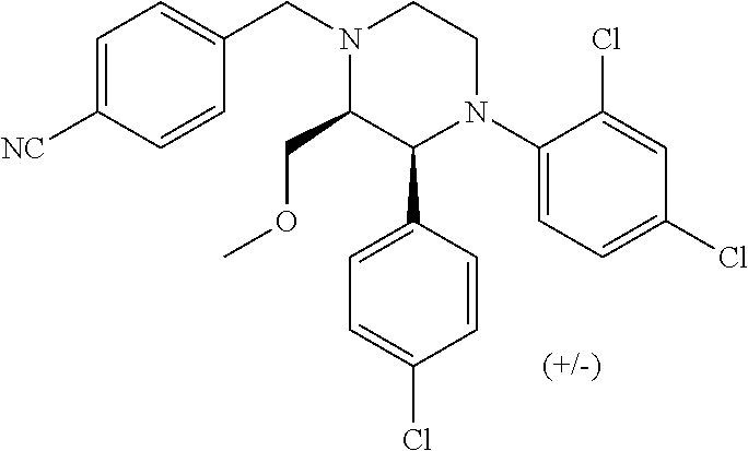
C1(N2CCN(CC3=CC=C([NC])C=C3)C(COC)C2C2=CC=C(Cl)C=C2)=CC=C(Cl)C=C1Cl
